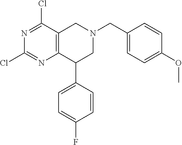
C1(Cl)=NC2=C(C(Cl)=N1)CN(CC1=CC=C(OC)C=C1)CC2C1=CC=C(F)C=C1
